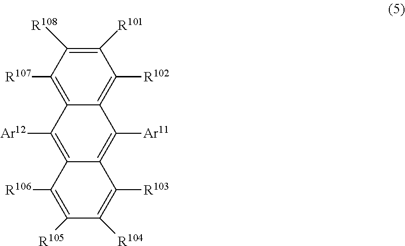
C1([R105])=C([R106])C2=C([Ar12])C3=C([R107])C([R108])=C([R101])C([R102])=C3C([Ar11])=C2C([R103])=C1[R104]
